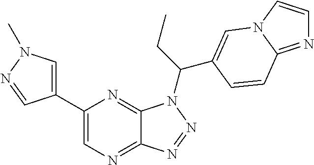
C1=C(C2=CN=C3C(=N2)N(C(C2=CN4C=CN=C4C=C2)CC)N=N3)C=NN1C
